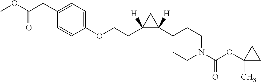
C1(C2([H])CC2(CCOC2=CC=C(CC(OC)=O)C=C2)[H])CCN(C(OC2(C)CC2)=O)CC1
